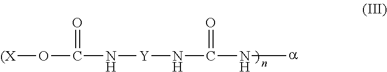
O([(X])C(N[Y]NC(N[a])=O)=O
